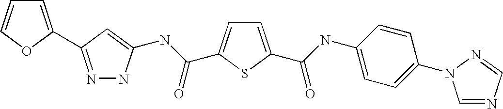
C1=C(C(=O)NC2=CC=C(N3C=NC=N3)C=C2)SC(C(NC2=CC(C3=CC=CO3)=NN2)=O)=C1
